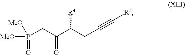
[R4]C(C(=O)CP([MeO])([MeO])=O)CC#C[R5]
